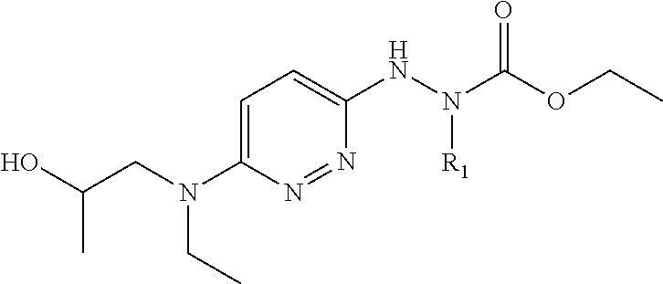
C1=C(N(CC(O)C)CC)N=NC(NN(C(OCC)=O)[R1])=C1
